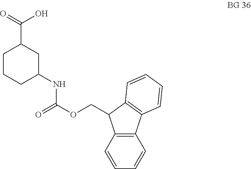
C12=C(C=CC=C1)C(COC(=O)NC1CC(C(O)=O)CCC1)C1=C2C=CC=C1
